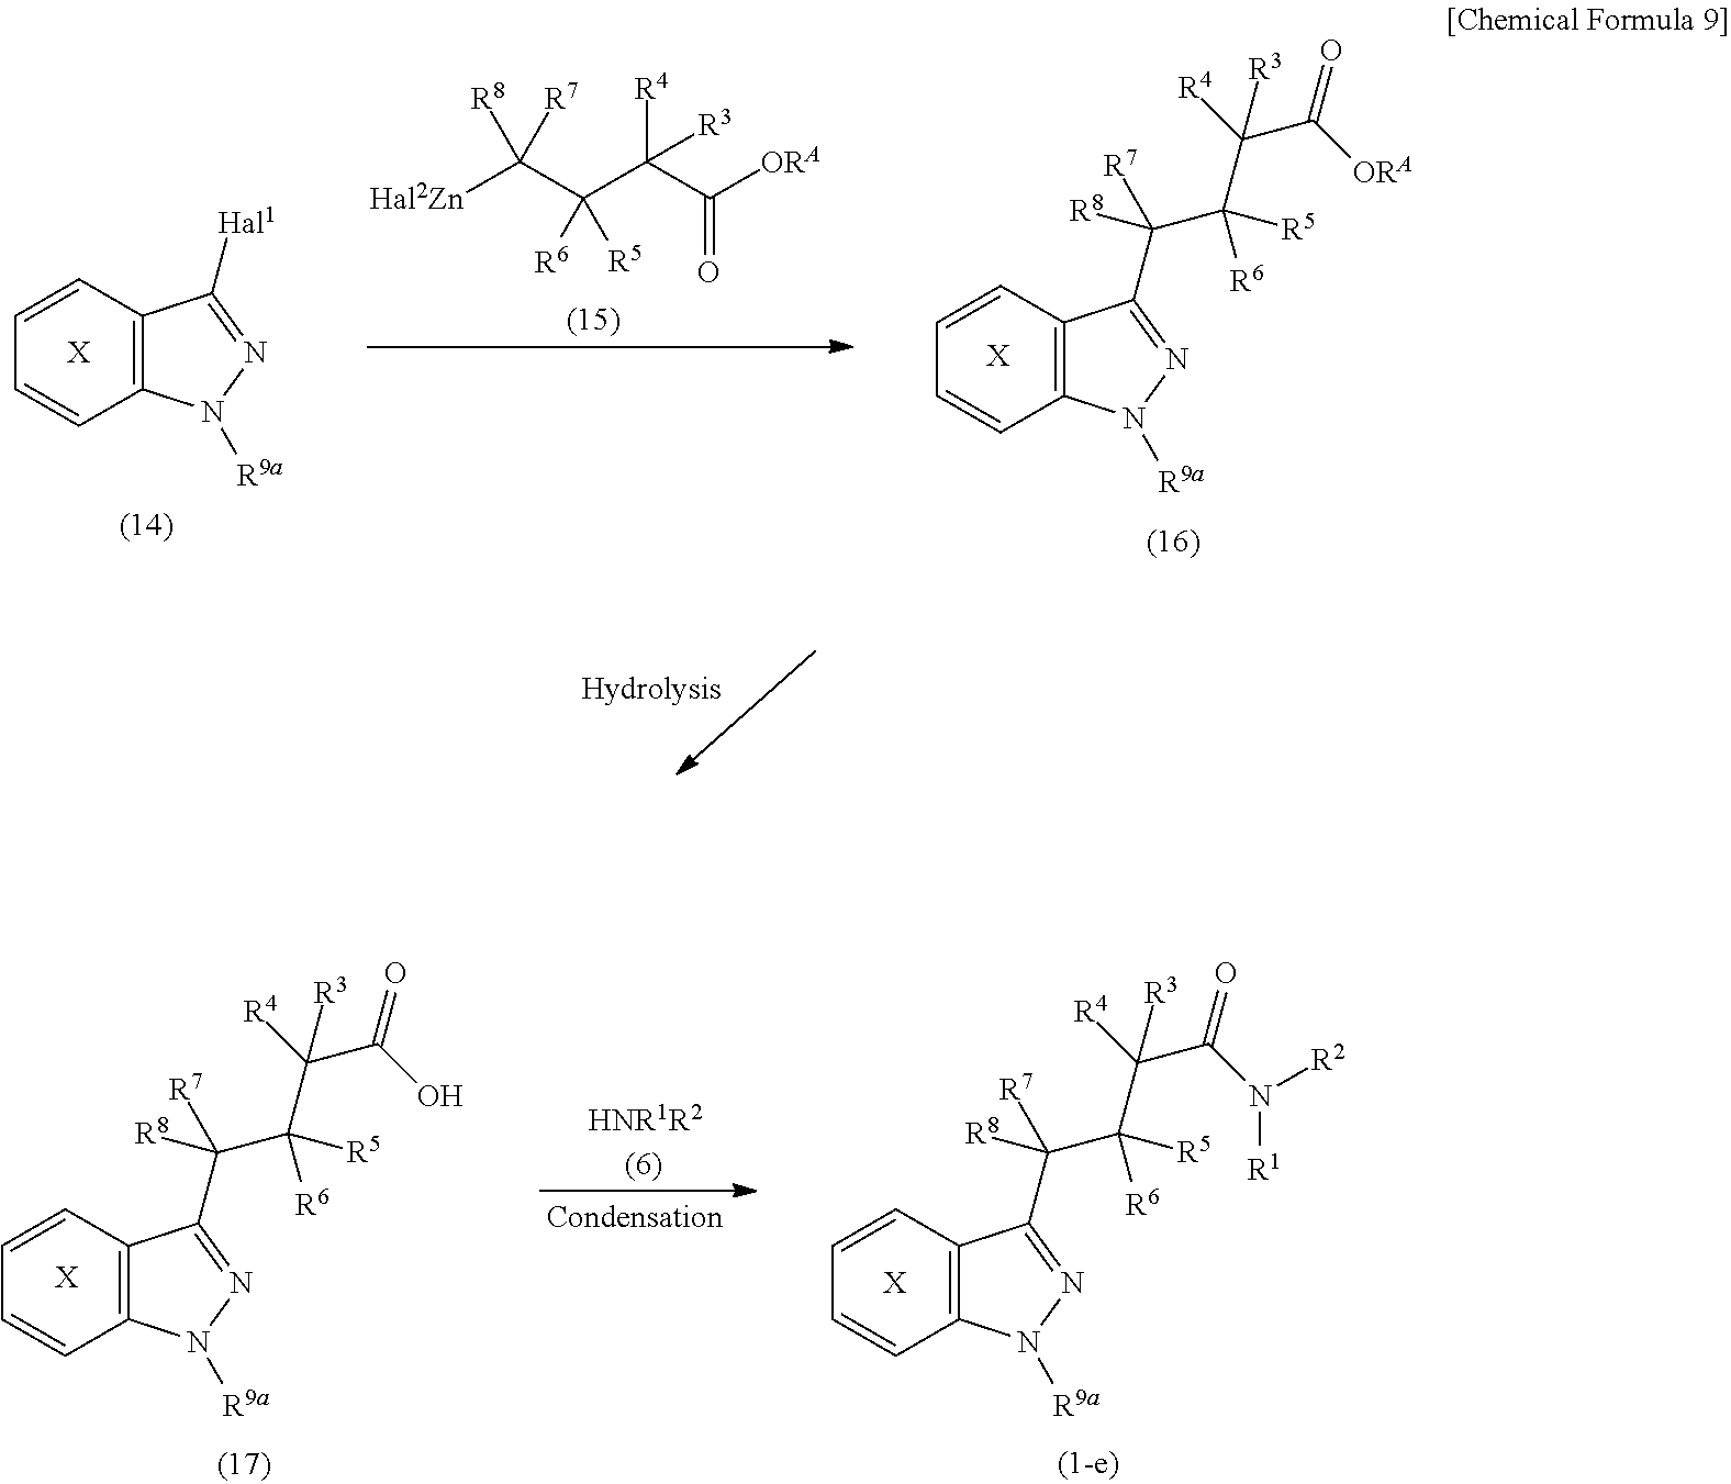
C1=CC2=C(C=C1)C(C(C(C(C([ORA])=O)([R3])[R4])([R6])[R5])([R7])[R8])=NN2[R9a].[X].[X].C1=CC2=C(C=C1)C([Hal1])=NN2[R9a].[Hal2Zn]C(C(C(C([ORA])=O)([R4])[R3])([R6])[R5])([R8])[R7].[HNR1R2].C1=CC2=C(C=C1)C(C(C(C(C(O)=O)([R3])[R4])([R6])[R5])([R7])[R8])=NN2[R9a].[X].C1=CC2=C(C=C1)C(C(C(C(C(N([R1])[R2])=O)([R3])[R4])([R6])[R5])([R7])[R8])=NN2[R9a].[X]
